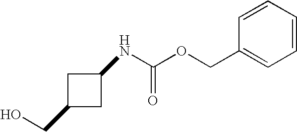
C1C(CO)CC1NC(OCC1=CC=CC=C1)=O
